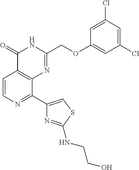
C1=CN=C(C2=CSC(NCCO)=N2)C2=C1C(=O)NC(COC1=CC(Cl)=CC(Cl)=C1)=N2
